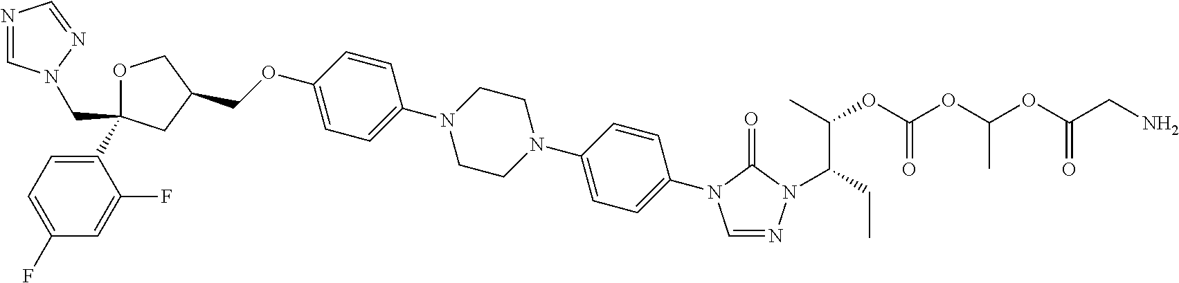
C1OC(C2=CC=C(F)C=C2F)(CN2C=NC=N2)CC1COC1=CC=C(N2CCN(C3=CC=C(N4C=NN(C(CC)C(C)OC(OC(OC(CN)=O)C)=O)C4=O)C=C3)CC2)C=C1
